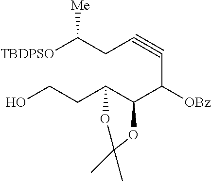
OCCC1C(C([OBz])C#CCC([TBDPSO])[Me])OC(C)(C)O1
